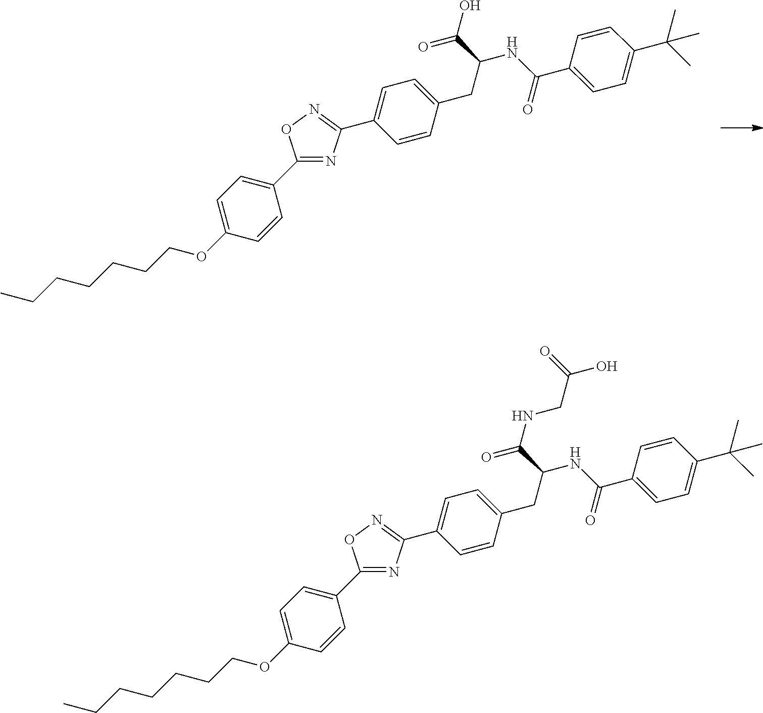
C1=C(C2=NOC(C3=CC=C(OCCCCCCC)C=C3)=N2)C=CC(CC(C(O)=O)NC(C2=CC=C(C(C)(C)C)C=C2)=O)=C1.C1=C(C2=NOC(C3=CC=C(OCCCCCCC)C=C3)=N2)C=CC(CC(C(NCC(O)=O)=O)NC(C2=CC=C(C(C)(C)C)C=C2)=O)=C1
